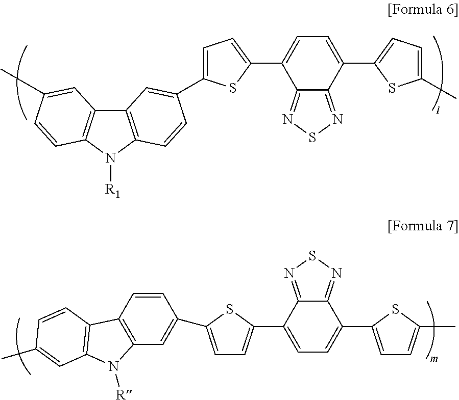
C1=C(C2=CC=C(C3=CC=C(C4=CC5=C(C=C4)C4=C(N5[R])C=C(C)C=C4)S3)C3=NSN=C23)SC(C)=C1.C12=C(N([R1])C3=C1C=C(C)C=C3)C=CC(C1=CC=C(C3=CC=C(C4=CC=C(C)S4)C4=NSN=C34)S1)=C2
